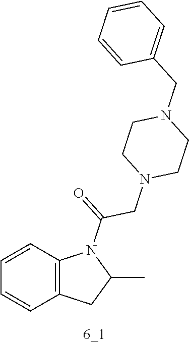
C12=C(C=CC=C1)N(C(=O)CN1CCN(CC3=CC=CC=C3)CC1)C(C)C2
